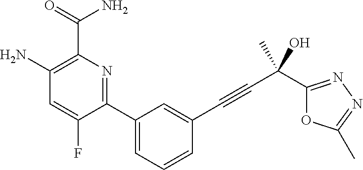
C1(N)=C(C(=O)N)N=C(C2=CC=CC(C#CC(C)(C3=NN=C(C)O3)O)=C2)C(F)=C1
